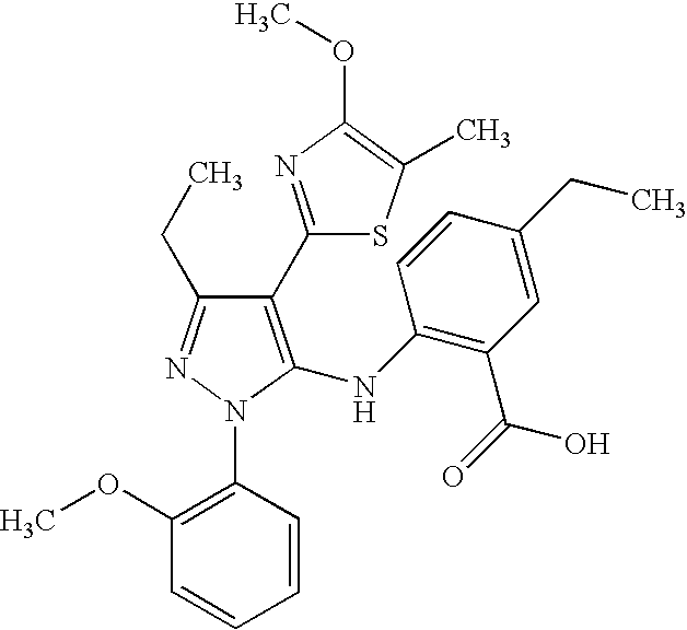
C1(C2=NC(OC)=C(C)S2)=C(NC2=C(C(=O)O)C=C(CC)C=C2)N(C2=C(OC)C=CC=C2)N=C1CC
